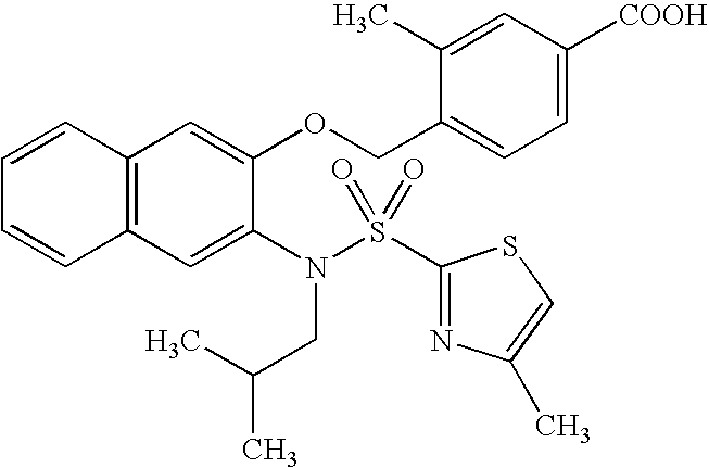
C12=C(C=C(N(CC(C)C)S(C3=NC(C)=CS3)(=O)=O)C(OCC3=CC=C([COOH])C=C3C)=C1)C=CC=C2
